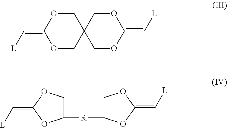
C12(COC(=C[L])OC1)COC(=C[L])OC2.C1C([R]C2COC(=C[L])O2)OC(=C[L])O1
